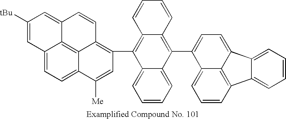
C12=CC=C3C4=C1C(=CC([tBu])=C2)C=CC4=C(C1=C2C(=C(C4=CC=C5C6=CC=CC=C6C6=C5C4=CC=C6)C4=CC=CC=C14)C=CC=C2)C=C3[Me]
